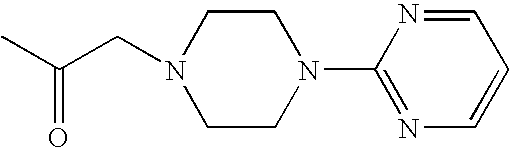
C(CN1CCN(C2=NC=CC=N2)CC1)(C)=O
